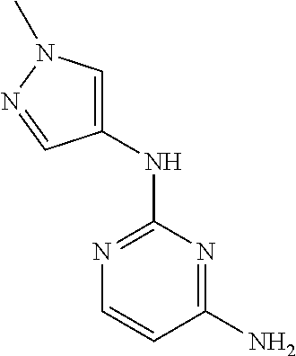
C1(N)=NC(NC2=CN(C)N=C2)=NC=C1
